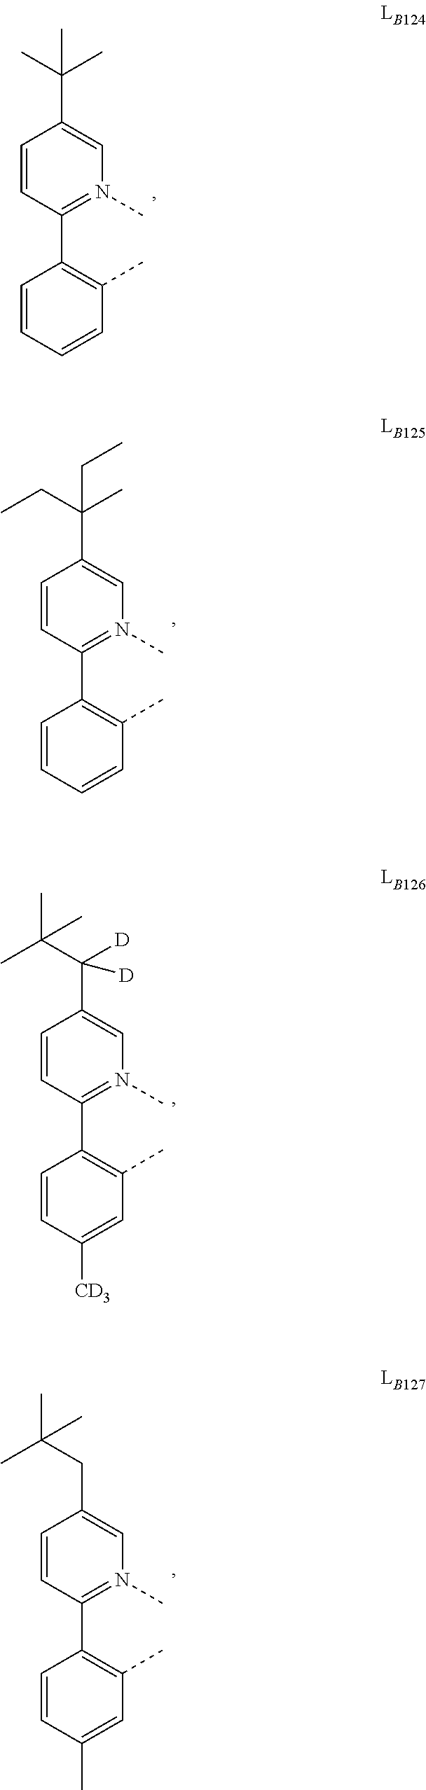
C1=CC(C2=C(C)C=CC=C2)=N(C)C=C1C(C)(C)C.C1=CC(C2=C(C)C=CC=C2)=N(C)C=C1C(CC)(C)CC.C1=CC(C2=C(C)C=C([CD3])C=C2)=N(C)C=C1C(C(C)(C)C)([D])[D].C1=CC(C2=C(C)C=C(C)C=C2)=N(C)C=C1CC(C)(C)C
